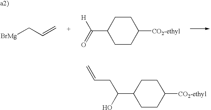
[BrMg]CC=C.C1CC([CO2-ethyl])CCC1C(=O)[H].C1CC([CO2-ethyl])CCC1C(O)CC=C
